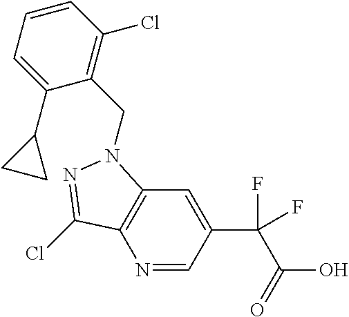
N1=CC(C(F)(C(=O)O)F)=CC2=C1C(Cl)=NN2CC1=C(Cl)C=CC=C1C1CC1
